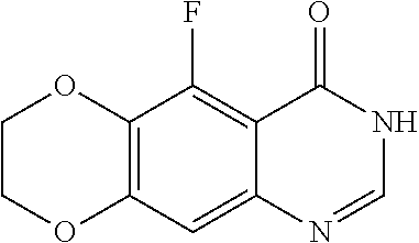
C12=C(C=C3C(=C1F)C(=O)NC=N3)OCCO2
